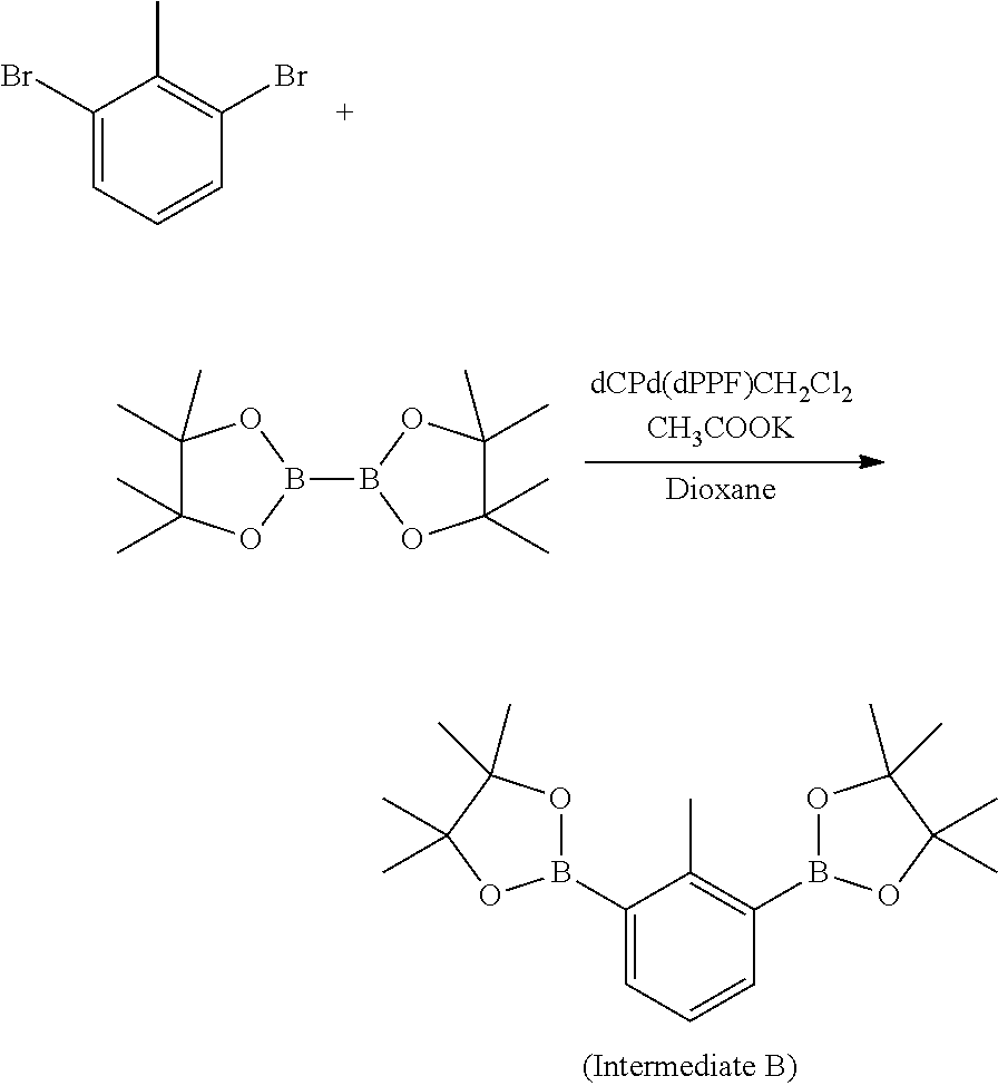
C1(Br)=CC=CC(Br)=C1C.B1(B2OC(C)(C)C(C)(C)O2)OC(C)(C)C(C)(C)O1.C1(B2OC(C)(C)C(C)(C)O2)=CC=CC(B2OC(C)(C)C(C)(C)O2)=C1C
